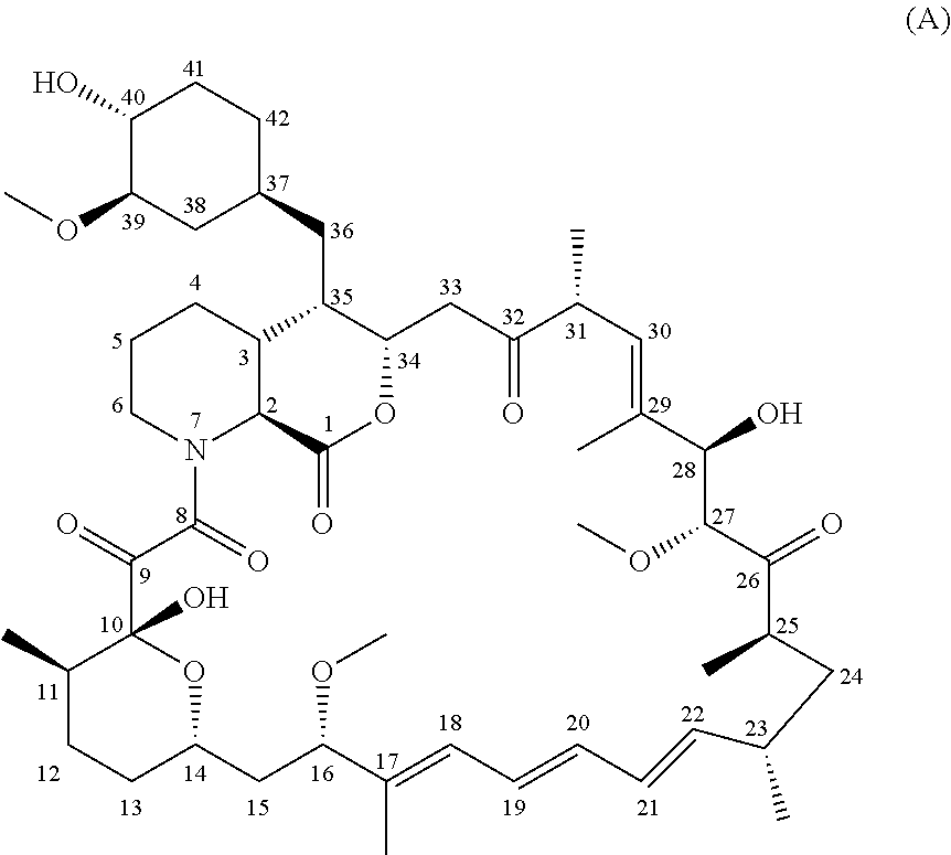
C1(O)C(OC)CC(CC2C3OC(=O)C4C2CCCN4C(=O)C(=O)C2(O)C(C)CCC(O2)CC(OC)C(C)=CC=CC=CC(C)CC(C)C(=O)C(OC)C(O)C(C)=CC(C)C(=O)C3)CC1
